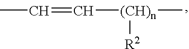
C([(CH)n](C)[R2])=CC
